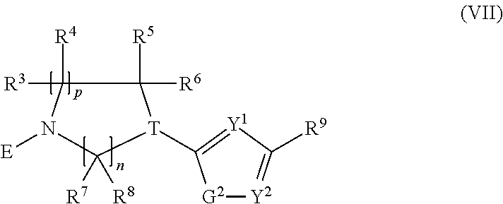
[E]N1C([R4])([R3])C([R5])([R6])[T](C2=[Y1]C([R9])=[Y2][G2]2)C1([R7])[R8]
